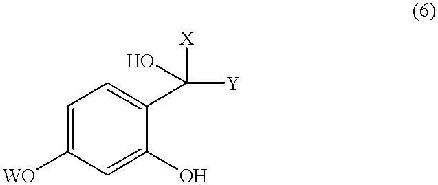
C1=C([WO])C=C(O)C(C([Y])([X])O)=C1
